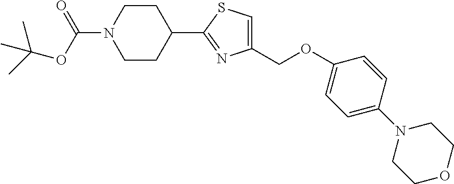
C1CC(C2=NC(COC3=CC=C(N4CCOCC4)C=C3)=CS2)CCN1C(OC(C)(C)C)=O
